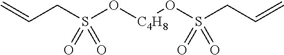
C(CS(O[C4H8]OS(CC=C)(=O)=O)(=O)=O)=C
